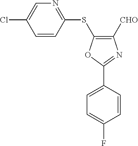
C1([CHO])=C(SC2=NC=C(Cl)C=C2)OC(C2=CC=C(F)C=C2)=N1
